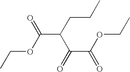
C(OC(C(CCC)C(=O)C(OCC)=O)=O)C
